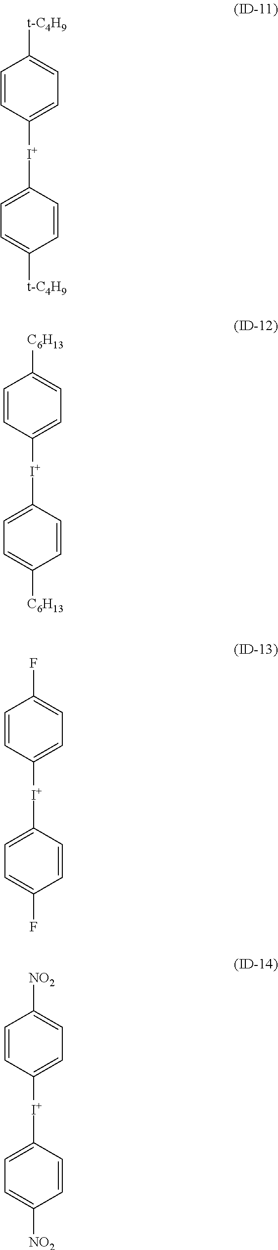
C1=CC([I+]C2=CC=C([t-C4H9])C=C2)=CC=C1[t-C4H9].C1=CC([I+]C2=CC=C([C6H13])C=C2)=CC=C1[C6H13].C1=CC([I+]C2=CC=C(F)C=C2)=CC=C1F.C1=CC([I+]C2=CC=C([NO2])C=C2)=CC=C1[NO2]
